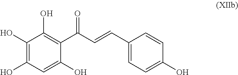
C1(C(C=CC2=CC=C(O)C=C2)=O)=C(O)C(O)=C(O)C=C1O
